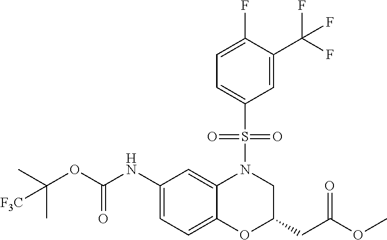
C1(NC(OC(C)(C)[F3C])=O)=CC=C2C(=C1)N(S(C1=CC=C(F)C(C(F)(F)F)=C1)(=O)=O)CC(CC(OC)=O)O2
